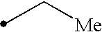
C([Me])C
